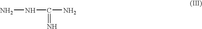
NNC(N)=N
